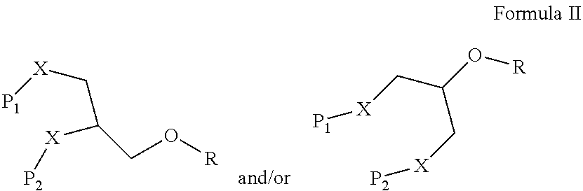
[X](CC(CO[R])[X][P2])[P1].[P1][X]CC(O[R])C[X][P2]
